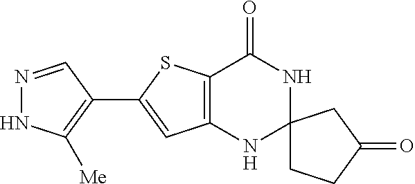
N1=CC(C2=CC3=C(S2)C(=O)NC2(N3)CCC(=O)C2)=C([Me])N1
